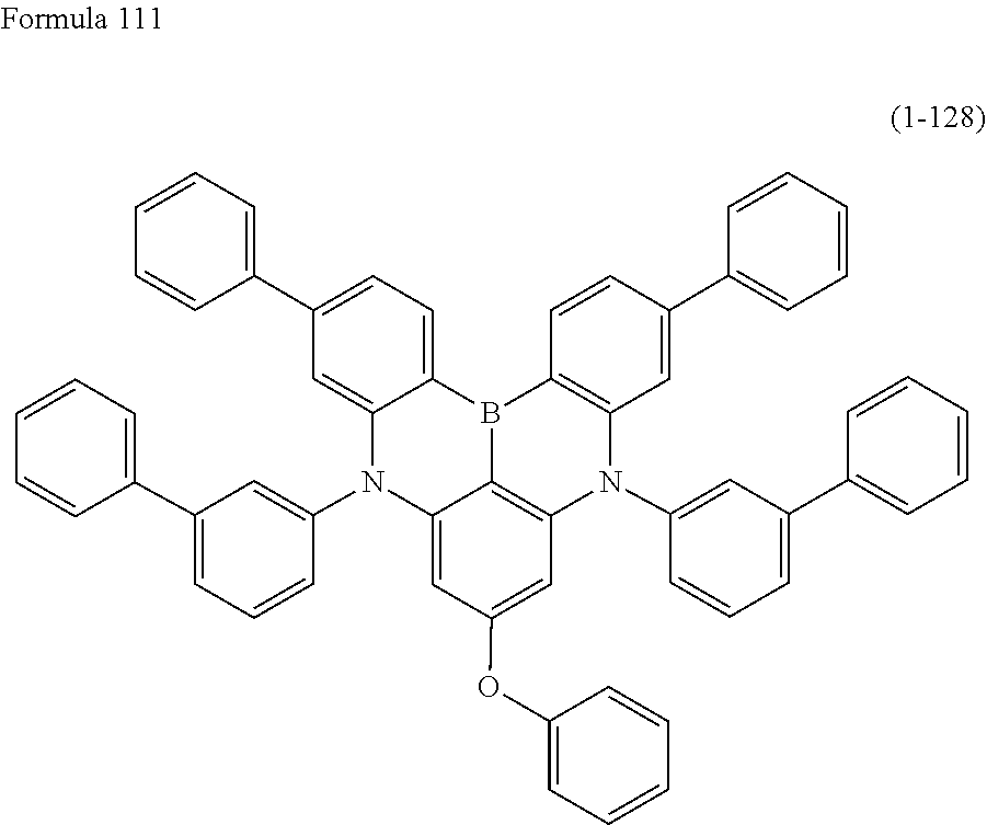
C1(C2=CC3=C(C=C2)B2C4=CC=C(C5=CC=CC=C5)C=C4N(C4=CC(C5=CC=CC=C5)=CC=C4)C4=CC(OC5=CC=CC=C5)=CC(=C24)N3C2=CC(C3=CC=CC=C3)=CC=C2)=CC=CC=C1
